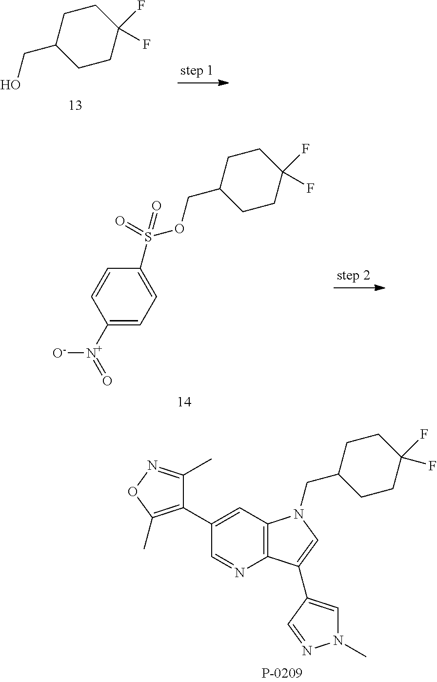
C1CC(CO)CCC1(F)F.C1CC(COS(C2=CC=C([N+](=O)[O-])C=C2)(=O)=O)CCC1(F)F.C12=C(C=C(C3=C(C)ON=C3C)C=N1)N(CC1CCC(F)(F)CC1)C=C2C1=CN(C)N=C1
